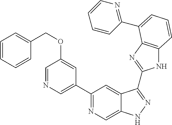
C1(C2=NC=C3C(=C2)C(C2=NC4=C(N2)C=CC=C4C2=NC=CC=C2)=NN3)=CN=CC(OCC2=CC=CC=C2)=C1
